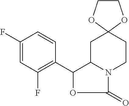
C1(F)=CC(F)=C(C2C3N(CCC4(C3)OCCO4)C(=O)O2)C=C1
